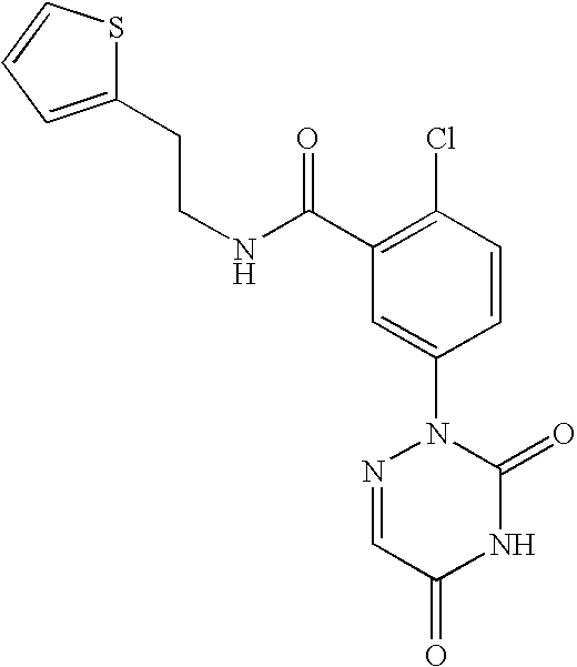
N(C(C1=C(Cl)C=CC(N2N=CC(=O)NC2=O)=C1)=O)CCC1=CC=CS1
